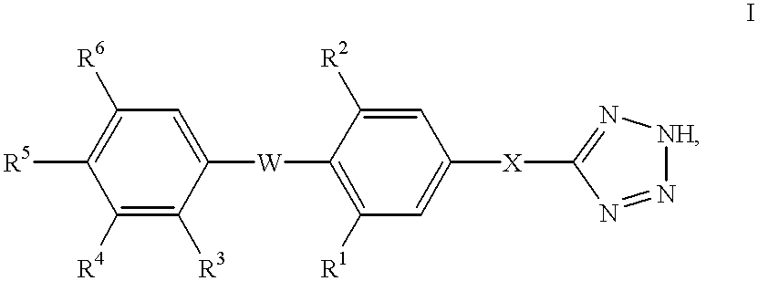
[R5]C1=C([R6])C=C([W]C2=C([R1])C=C([X]C3=N[NH]N=N3)C=C2[R2])C([R3])=C1[R4]
